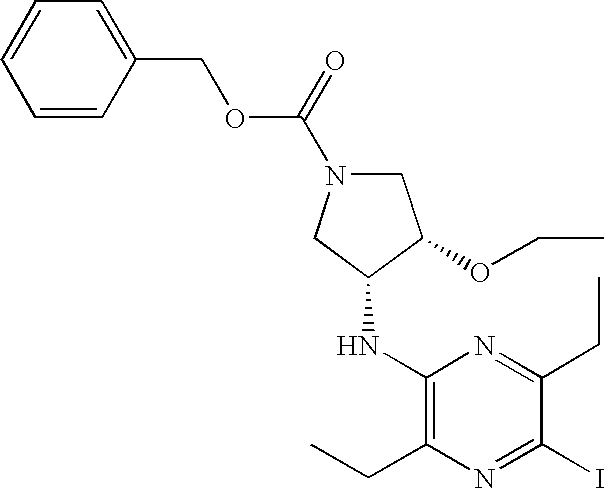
C1N(C(OCC2=CC=CC=C2)=O)CC(NC2=C(CC)N=C(I)C(CC)=N2)C1OCC
